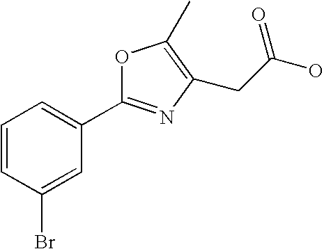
C1=CC(Br)=CC(C2=NC(CC(O)=O)=C(C)O2)=C1
